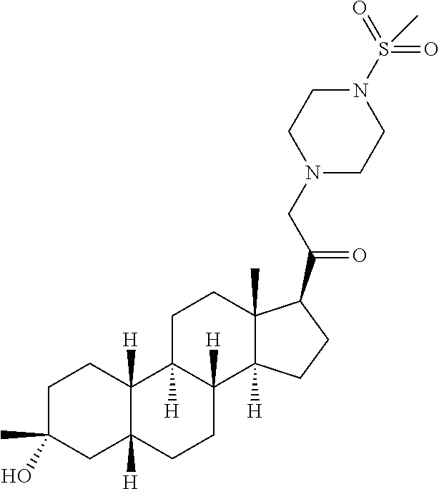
C1C(O)(C)CC2([H])C([H])(C1)C1([H])C([H])(CC2)C2([H])C(C)(CC1)C(C(=O)CN1CCN(S(=O)(=O)C)CC1)CC2
